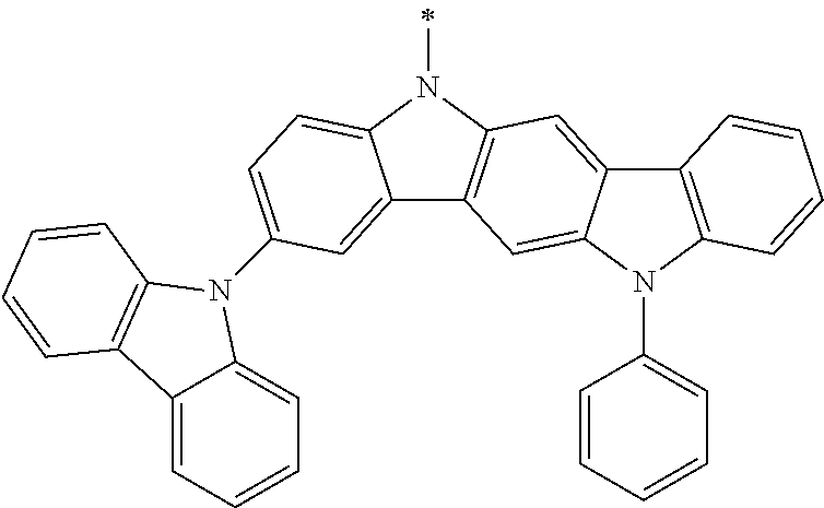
C12=CC(N3C4=CC=CC=C4C4=C3C=CC=C4)=CC=C1N(C)C1=C2C=C2C(=C1)C1=C(N2C2=CC=CC=C2)C=CC=C1
